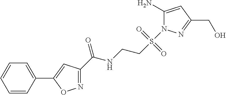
C1=CC(C2=CC(C(NCCS(N3C(N)=CC(CO)=N3)(=O)=O)=O)=NO2)=CC=C1
